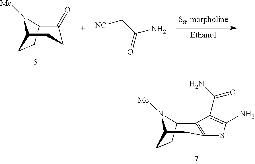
C12CCC(N1[Me])CC1=C2C(C(=O)N)=C(N)S1.C12CCC(N1[Me])CCC2=O.[NC]CC(N)=O
